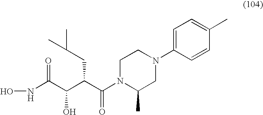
C1N(C(C(C(C(=O)NO)O)CC(C)C)=O)C(C)CN(C2=CC=C(C)C=C2)C1
